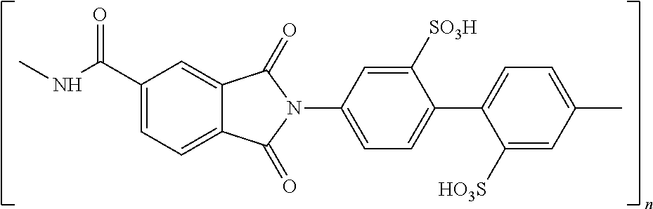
N(C(C1=CC=C2C(=C1)C(=O)N(C1=CC=C(C3=CC=C(C)C=C3[HO3S])C([SO3H])=C1)C2=O)=O)C
